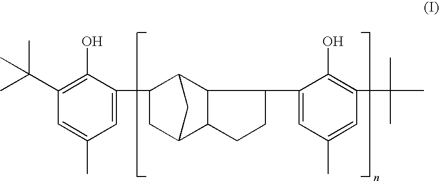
C1=C(C2CC3CC2C2C3CCC2C2=CC(C)=CC(C(C)(C)C)=C2O)C(O)=C(C(C)(C)C)C=C1C
